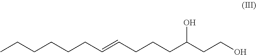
CCCCCCC=CCCCC(CCO)O
